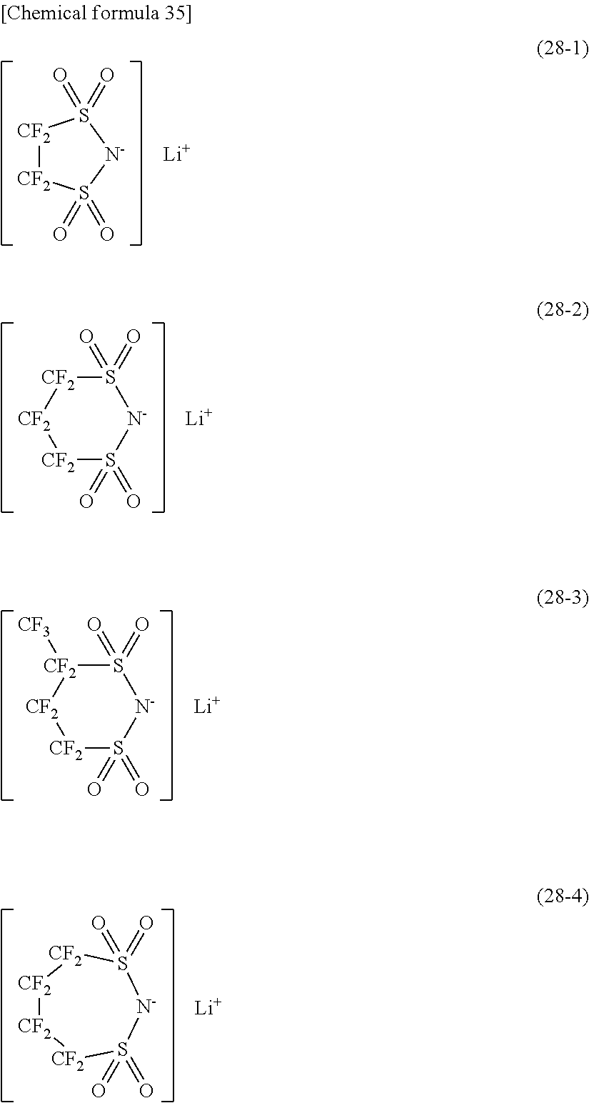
[CF2]1[CF2]S(=O)(=O)[N-]S1(=O)=O.[Li].[CF2]1[CF2]S(=O)(=O)[N-]S(=O)(=O)[CF2]1.[Li].[Li].[CF2]1[CF2]S(=O)(=O)[N-]S(=O)(=O)[CF2]1[CF3].[CF2]1[CF2][CF2]S(=O)(=O)[N-]S(=O)(=O)[CF2]1.[Li]
